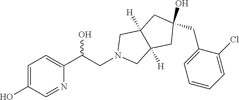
N1(CC(O)C2=CC=C(O)C=N2)CC2([H])C([H])(C1)CC(CC1=CC=CC=C1Cl)(O)C2
